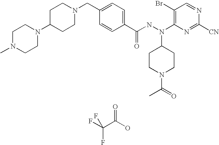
FC(C(O)=O)(F)F.C1C(N2CCN(C)CC2)CCN(CC2=CC=C(C(NN(C3=C(Br)C=NC([CN])=N3)C3CCN(C(=O)C)CC3)=O)C=C2)C1
